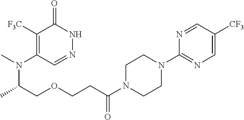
C1([F3C])=C(N(C(COCCC(N2CCN(C3=NC=C([CF3])C=N3)CC2)=O)C)C)C=NNC1=O
